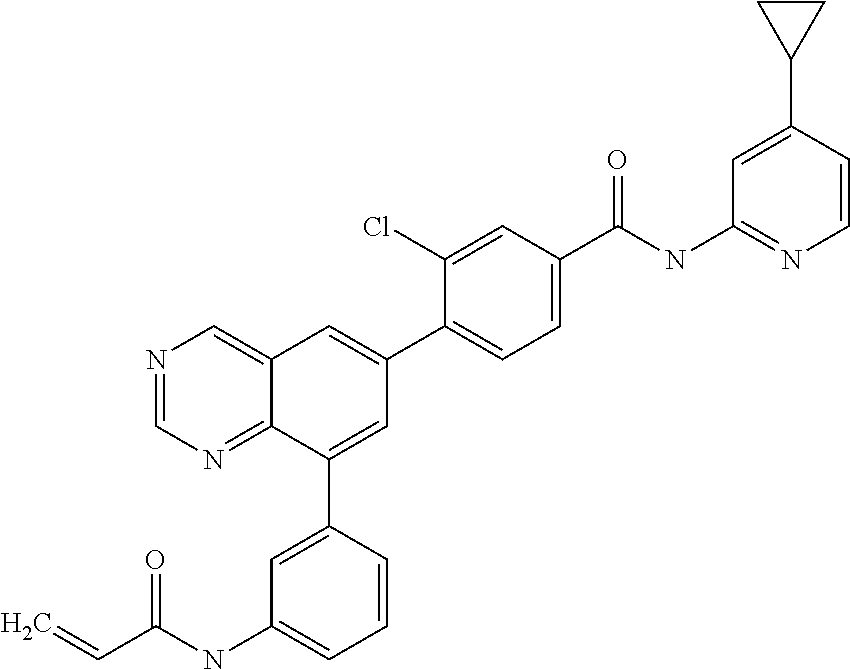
C1(C(NC2=NC=CC(C3CC3)=C2)=O)=CC=C(C2=CC3=CN=CN=C3C(C3=CC(NC(C=C)=O)=CC=C3)=C2)C(Cl)=C1
